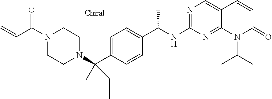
C(C(N1CCN(C(C2=CC=C(C(NC3=NC=C4C(=N3)N(C(C)C)C(=O)C=C4)C)C=C2)(C)CC)CC1)=O)=C
